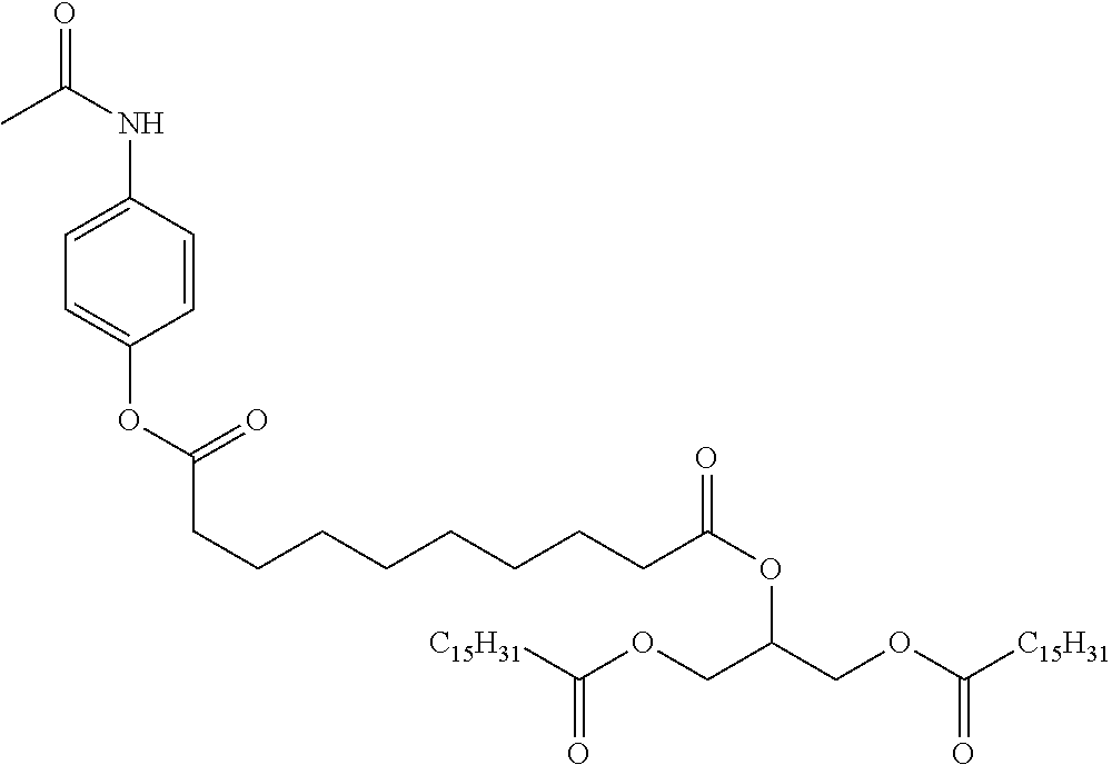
CC(NC1=CC=C(OC(CCCCCCCCC(OC(COC([C15H31])=O)COC([C15H31])=O)=O)=O)C=C1)=O
